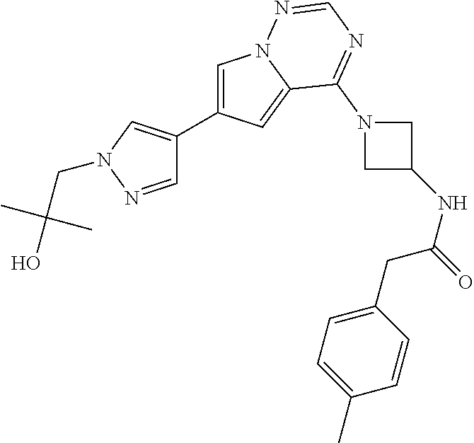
C1=C(C2=CN(CC(O)(C)C)N=C2)C=C2N1N=CN=C2N1CC(NC(=O)CC2=CC=C(C)C=C2)C1
